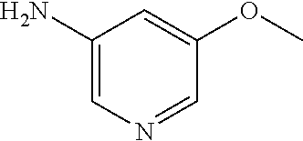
C1(N)=CN=CC(OC)=C1
